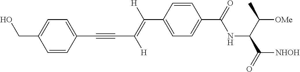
C(C1=CC=C(C(NC(C([OMe])C)C([NHOH])=O)=O)C=C1)(=C(C#CC1=CC=C(CO)C=C1)[H])[H]
